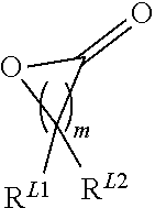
C1([RL1])([RL2])C(=O)O1
